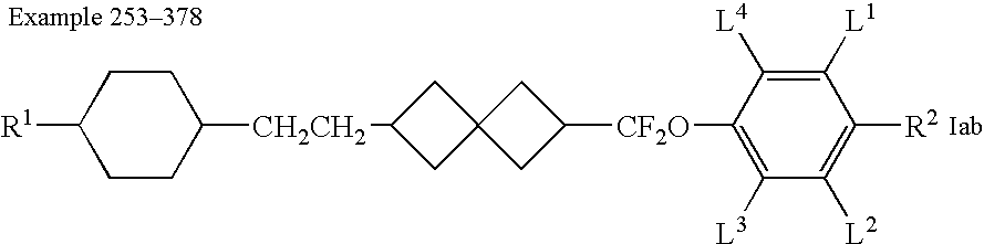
C1CC([CH2CH2]C2CC3(C2)CC([CF2O]C2=C([L3])C([L2])=C([R2])C([L1])=C2[L4])C3)CCC1[R1]
